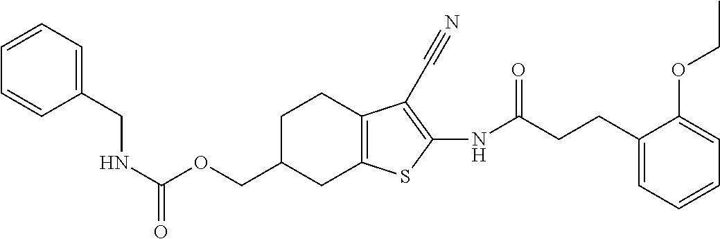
C1(CNC(=O)OCC2CC3=C(CC2)C(C#N)=C(NC(CCC2=CC=CC=C2OCC)=O)S3)=CC=CC=C1
